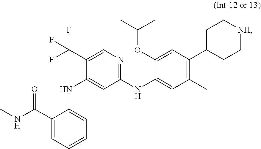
C1C(C2=C(C)C=C(NC3=NC=C(C(F)(F)F)C(NC4=CC=CC=C4C(NC)=O)=C3)C(OC(C)C)=C2)CC[NH]C1
